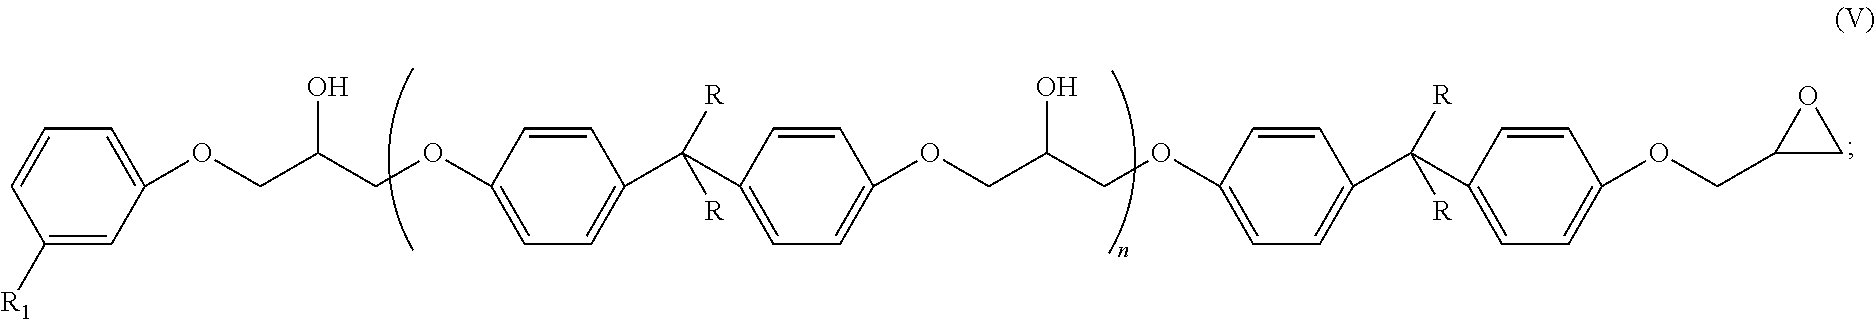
C1=CC(OCC(COC2=CC=CC([R1])=C2)O)=CC=C1C(C1=CC=C(OCC(O)COC2=CC=C(C(C3=CC=C(OCC4OC4)C=C3)([R])[R])C=C2)C=C1)([R])[R]
